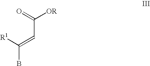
BC([R1])=CC([OR])=O
